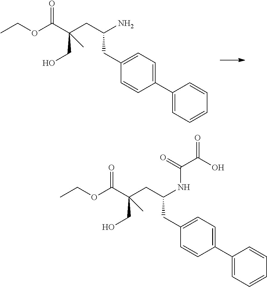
CCOC(C(CC(N)CC1=CC=C(C2=CC=CC=C2)C=C1)(CO)C)=O.CCOC(C(CC(NC(C(O)=O)=O)CC1=CC=C(C2=CC=CC=C2)C=C1)(CO)C)=O
